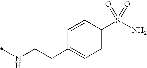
N(CCC1=CC=C(S(N)(=O)=O)C=C1)C
